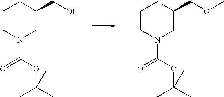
C1CN(C(OC(C)(C)C)=O)CC(CO)C1.C1CN(C(OC(C)(C)C)=O)CC(COC)C1
